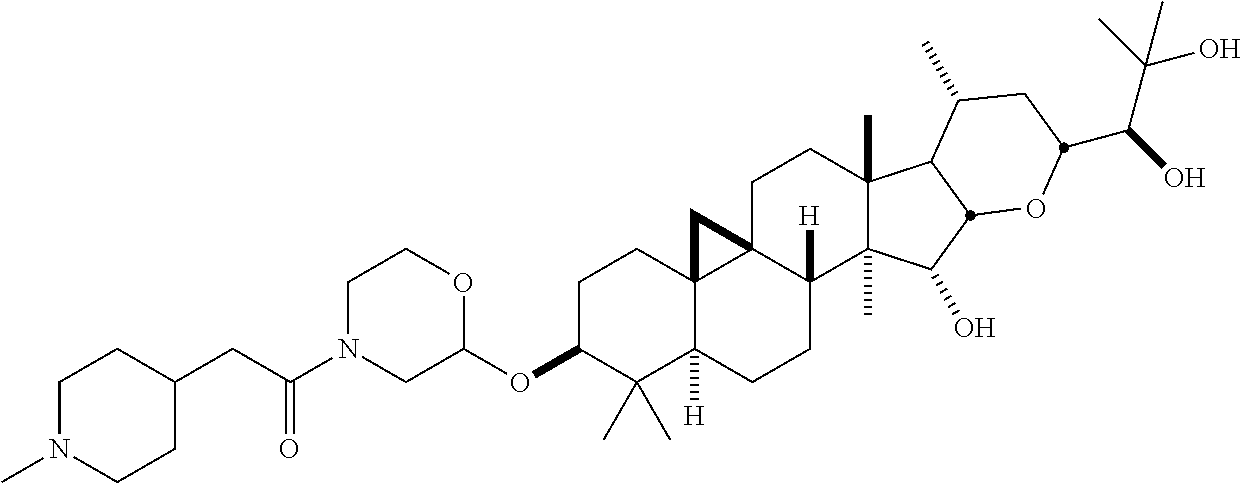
C(C(N1CC(OC2C(C)(C)C3([H])C4(CC2)C2(CCC5(C)C(C)(C(O)C6C5C(C)CC(C(O)C(C)(O)C)O6)C2([H])CC3)C4)OCC1)=O)C1CCN(C)CC1
